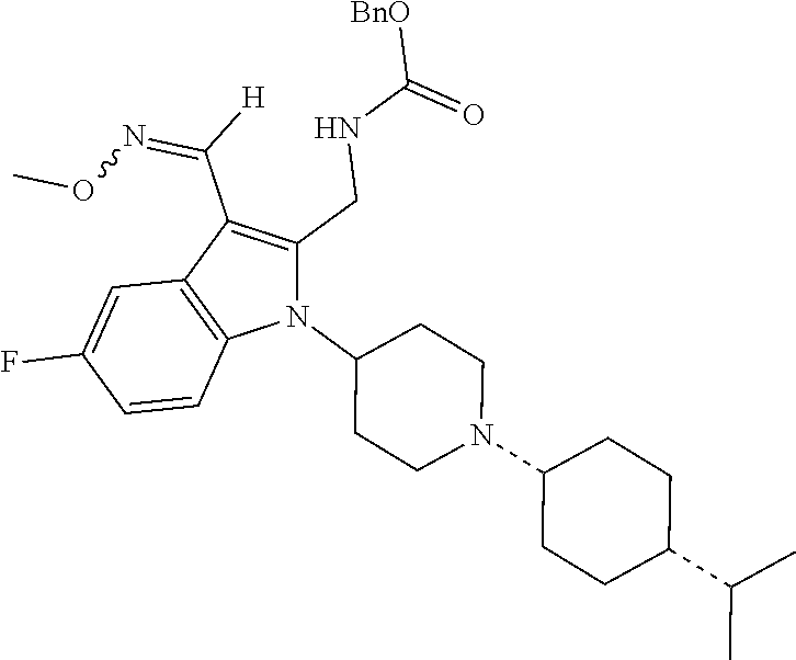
N1(C2CCN(C3CCC(C(C)C)CC3)CC2)C(CNC([BnO])=O)=C(C([H])=NOC)C2=C1C=CC(F)=C2
